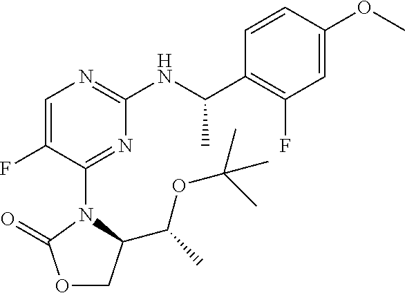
O1CC(C(C)OC(C)(C)C)N(C2=NC(NC(C3=C(F)C=C(OC)C=C3)C)=NC=C2F)C1=O
